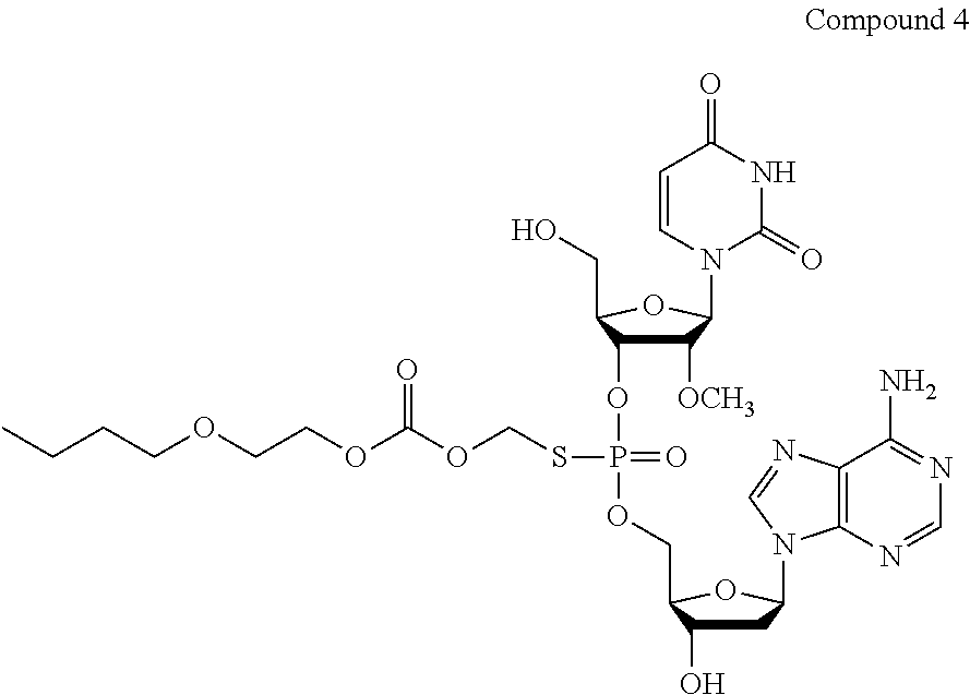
C1=CN(C2C([OCH3])C(OP(OCC3C(O)CC(N4C5=C(N=C4)C(N)=NC=N5)O3)(=O)SCOC(OCCOCCCC)=O)C(CO)O2)C(=O)NC1=O
